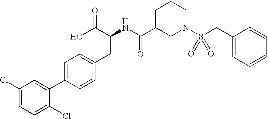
C1(Cl)=CC=C(Cl)C(C2=CC=C(CC(C(O)=O)NC(C3CN(S(CC4=CC=CC=C4)(=O)=O)CCC3)=O)C=C2)=C1
